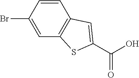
C1=C(Br)C=CC2=C1SC(C(O)=O)=C2
